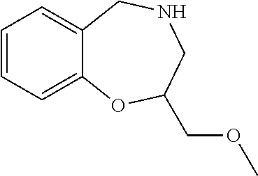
C12=CC=CC=C1CNCC(COC)O2
